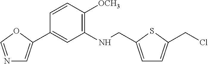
C1=CC([OCH3])=C(NCC2=CC=C(CCl)S2)C=C1C1=CN=CO1
